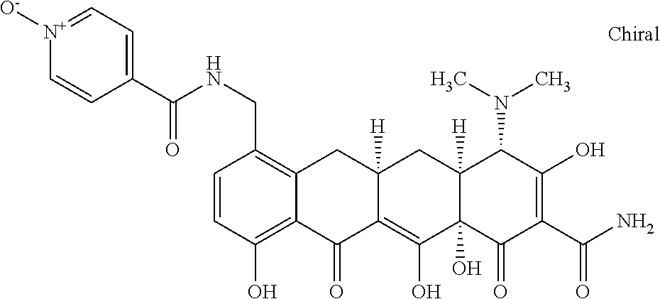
C1=CC(O)=C2C(=C1CNC(C1=CC=[N+]([O-])C=C1)=O)CC1([H])C(=C(O)C3(O)C([H])(C1)C(N(C)C)C(O)=C(C(N)=O)C3=O)C2=O
